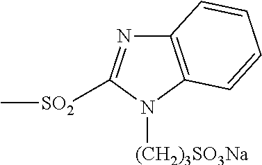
N1=C([SO2]C)N([(CH2)3SO3Na])C2=C1C=CC=C2
